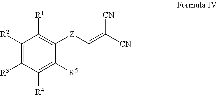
C1([R2])=C([R3])C([R4])=C([R5])C([Z]C=C([CN])[CN])=C1[R1]
